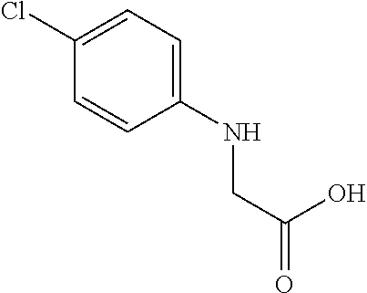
C1=C(Cl)C=CC(NCC(=O)O)=C1
